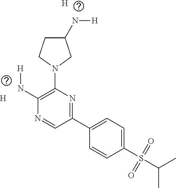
N1(C2=C(N[H])N=CC(C3=CC=C(S(C(C)C)(=O)=O)C=C3)=N2)CC(N[H])CC1.[H].[H]
